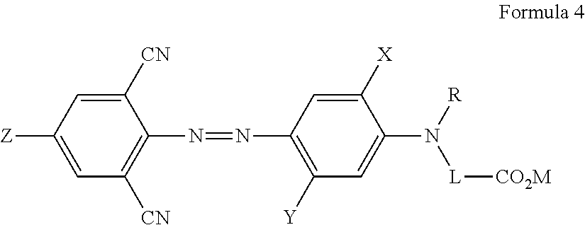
C1([CN])=CC([Z])=CC([CN])=C1N=NC1=C([Y])C=C(N([R])[L][CO2M])C([X])=C1
